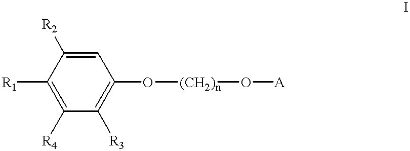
C1([R1])=C([R4])C([R3])=C(O[(CH2)n]O[A])C=C1[R2]
